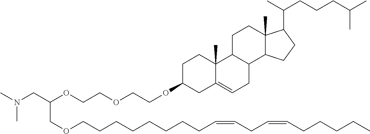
N(CC(OCCOCCOC1CC2=CCC3C(C2(C)CC1)CCC1(C)C3CCC1C(CCCC(C)C)C)COCCCCCCCCC=CCC=CCCCCC)(C)C
